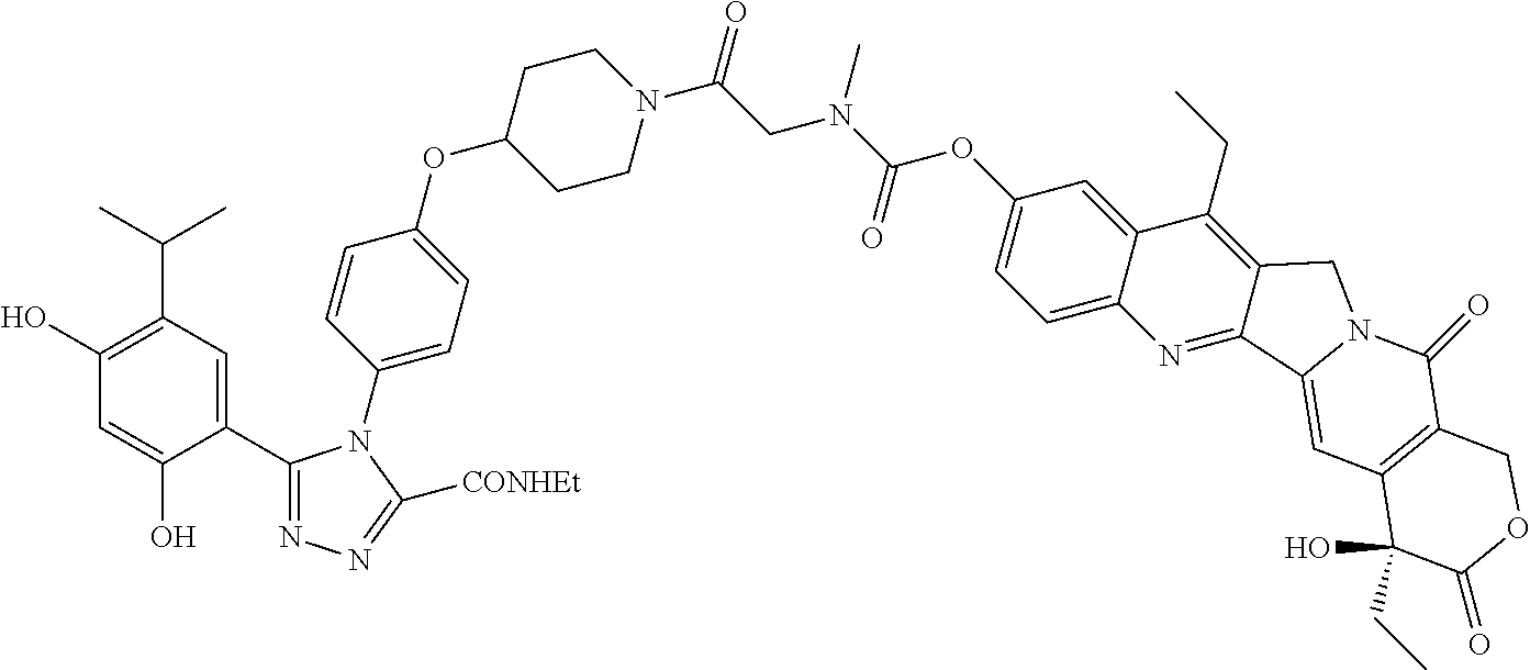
C1C2=C(C=C3N(C2=O)CC2=C(CC)C4=CC(OC(N(CC(=O)N5CCC(OC6=CC=C(N7C(C8=CC(C(C)C)=C(O)C=C8O)=NN=C7[CONHEt])C=C6)CC5)C)=O)=CC=C4N=C32)C(O)(CC)C(=O)O1
